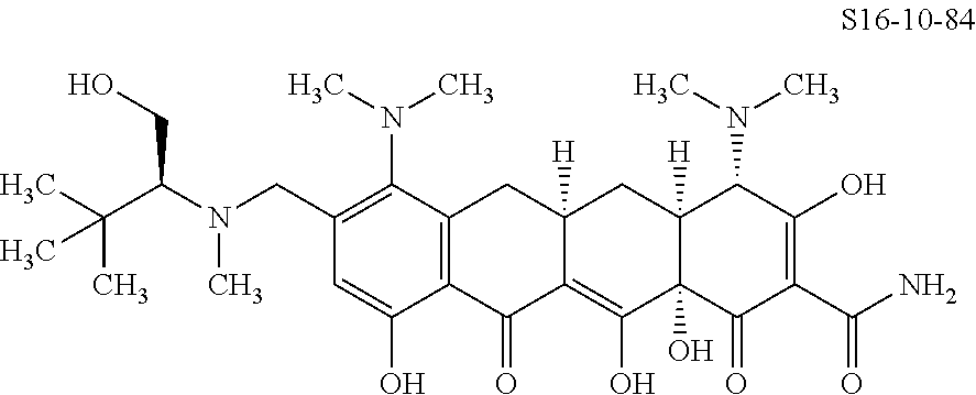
C(C(N(CC1=C(N(C)C)C2=C(C(O)=C1)C(=O)C1=C(O)C3(O)C([H])(CC1([H])C2)C(N(C)C)C(O)=C(C(N)=O)C3=O)C)CO)(C)(C)C
